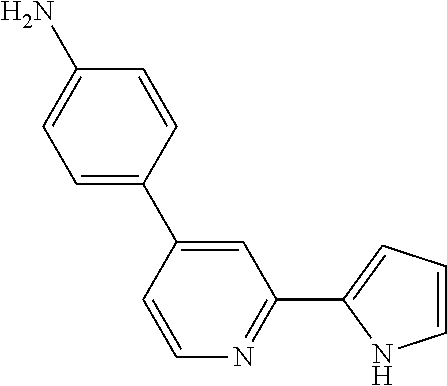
C1(C2=CC(C3=CC=CN3)=NC=C2)=CC=C(N)C=C1
